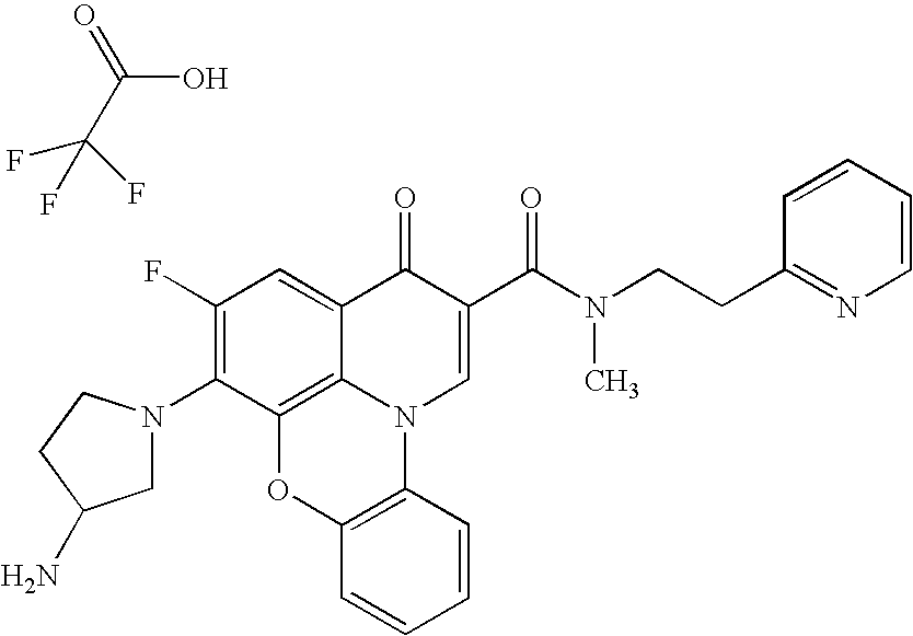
C(C(O)=O)(F)(F)F.C1(F)=C(N2CC(N)CC2)C2=C3C(=C1)C(=O)C(C(N(CCC1=NC=CC=C1)C)=O)=CN3C1=C(O2)C=CC=C1
